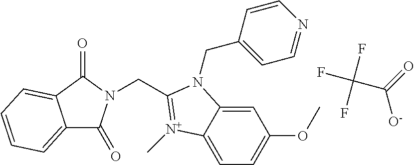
C([O-])(=O)C(F)(F)F.C1=C2C(=CC=C1OC)[N+](C)=C(CN1C(=O)C3=CC=CC=C3C1=O)N2CC1=CC=NC=C1
